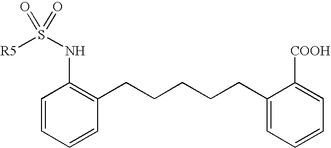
[R5]S(NC1=C(CCCCCC2=CC=CC=C2[COOH])C=CC=C1)(=O)=O
